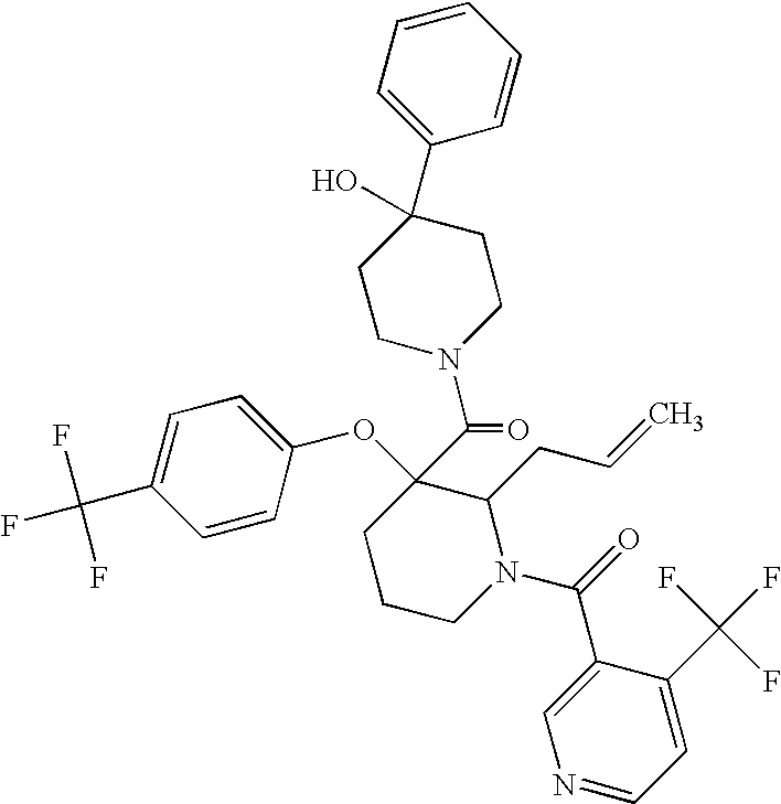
C1(C(=O)N2CCC(C3=CC=CC=C3)(O)CC2)(OC2=CC=C(C(F)(F)F)C=C2)CCCN(C(=O)C2=CN=CC=C2C(F)(F)F)C1CC=C
